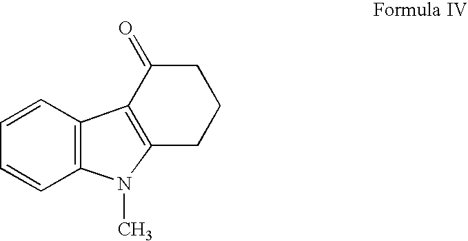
C12=C(C=CC=C1)C1=C(N2C)CCCC1=O
